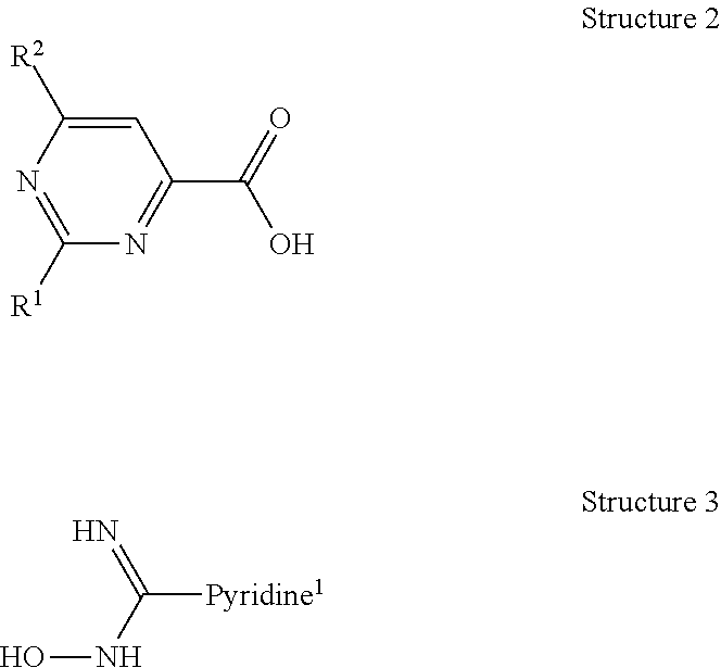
C1=C([R2])N=C([R1])N=C1C(=O)O.ONC([Pyridine1])=N
